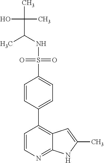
C(NS(=O)(=O)C1=CC=C(C2=C3C(=NC=C2)NC(C)=C3)C=C1)(C)C(O)(C)C
